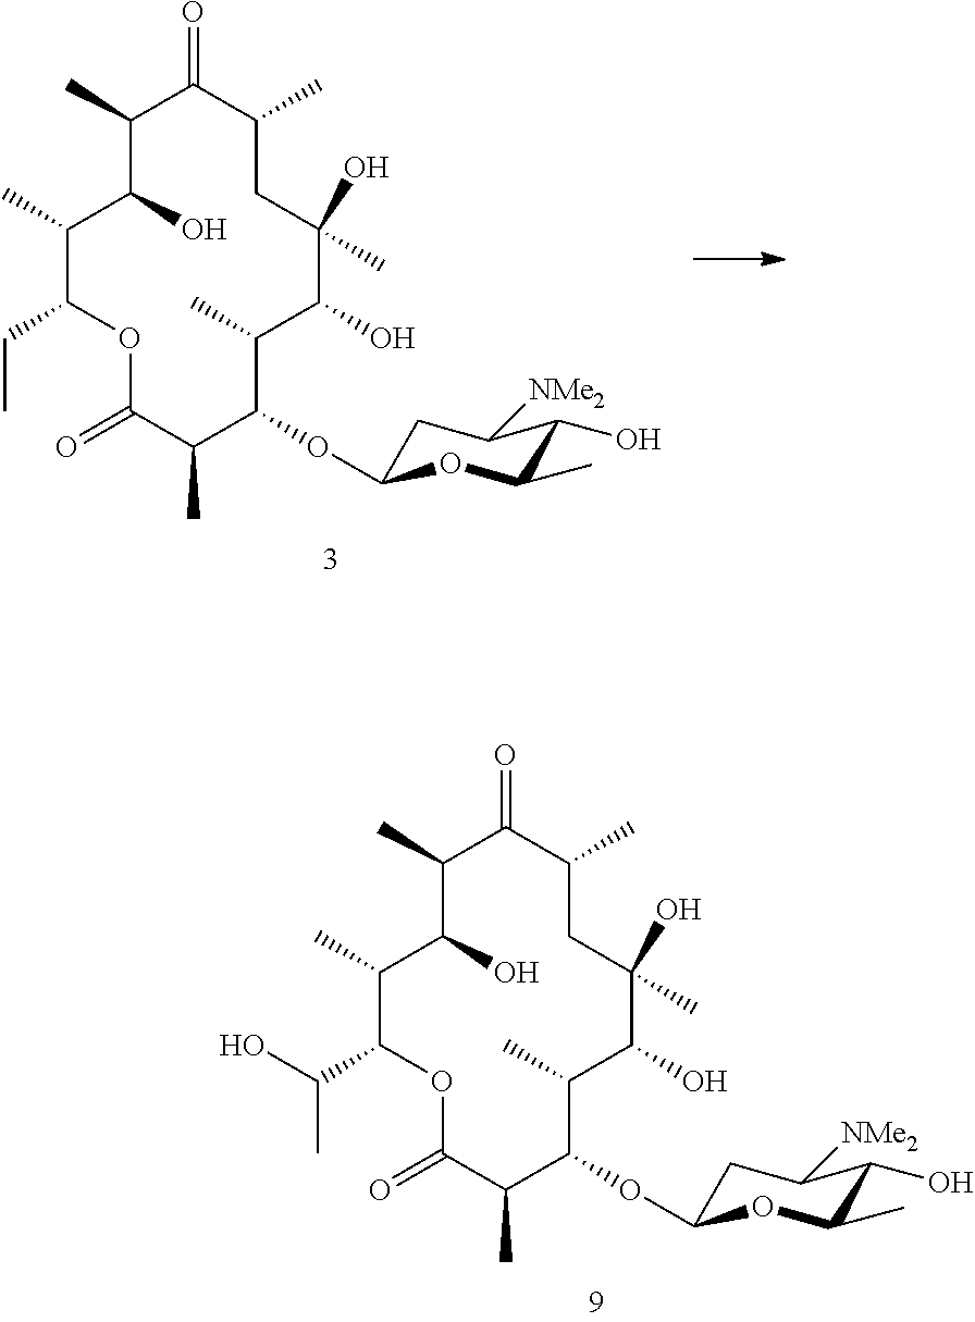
C1C(OC2C(C)C(O)C(O)(C)CC(C)C(=O)C(C)C(O)C(C)C(CC)OC(=O)C2C)OC(C)C(O)C1[NMe2].C1C(OC2C(C)C(O)C(O)(C)CC(C)C(=O)C(C)C(O)C(C)C(C(C)O)OC(=O)C2C)OC(C)C(O)C1[NMe2]
